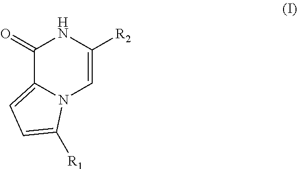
C1(=O)C2=CC=C([R1])N2C=C([R2])N1
